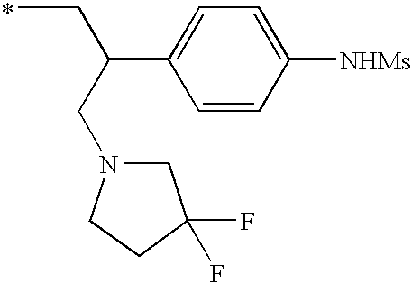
CCC(C1=CC=C([NHMs])C=C1)CN1CC(F)(F)CC1
